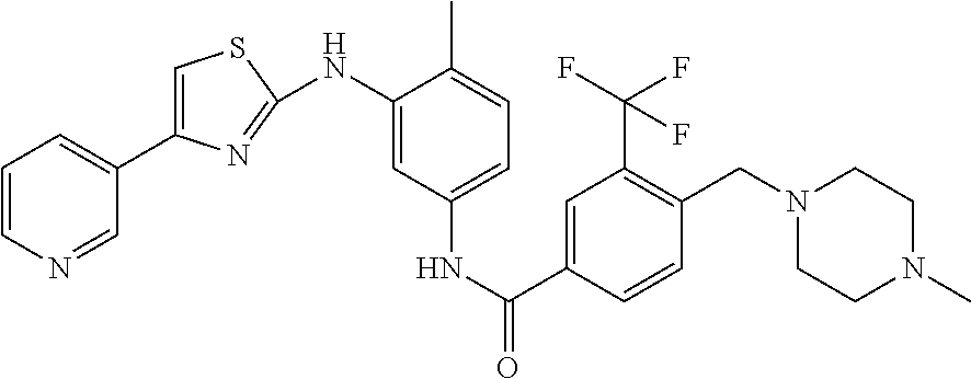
C1=CN=CC(C2=CSC(NC3=CC(NC(C4=CC(C(F)(F)F)=C(CN5CCN(C)CC5)C=C4)=O)=CC=C3C)=N2)=C1
